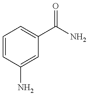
C1=CC(N)=CC(C(N)=O)=C1
